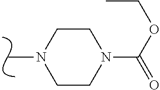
CN1CCN(C(OCC)=O)CC1
